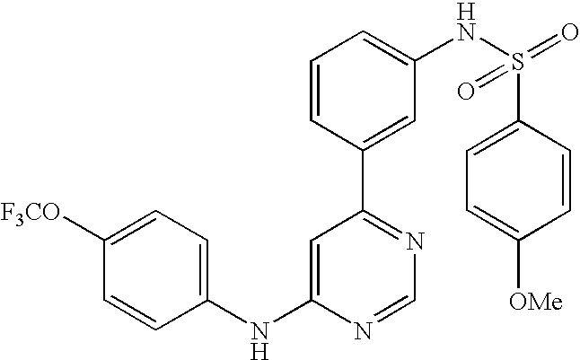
C1(NC2=CC(C3=CC(NS(=O)(=O)C4=CC=C([OMe])C=C4)=CC=C3)=NC=N2)=CC=C([F3CO])C=C1
